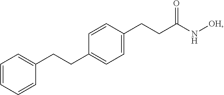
C1=CC=CC(CCC2=CC=C(CCC(N[OH])=O)C=C2)=C1
